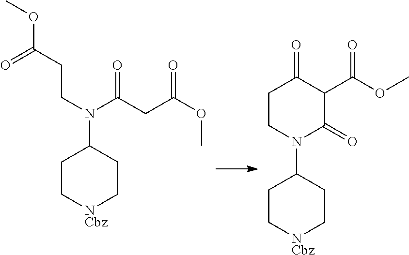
C1C[NCbz]CCC1N(CCC(OC)=O)C(CC(OC)=O)=O.C1C[NCbz]CCC1N1C(=O)C(C(OC)=O)C(=O)CC1
